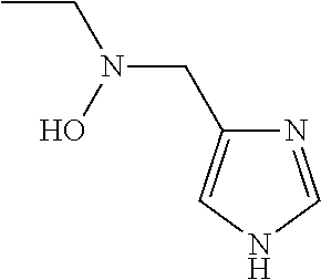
CCN(CC1=CNC=N1)O
